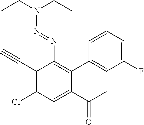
C1(C#C)=C(Cl)C=C(C(=O)C)C(C2=CC(F)=CC=C2)=C1N=NN(CC)CC
